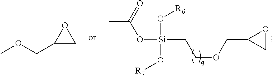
CC(=O)O[Si](CCOCC1CO1)(O[R6])O[R7].COCC1CO1
